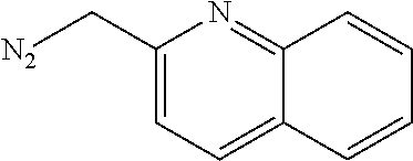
[N2]CC1=CC=C2C(=N1)C=CC=C2
